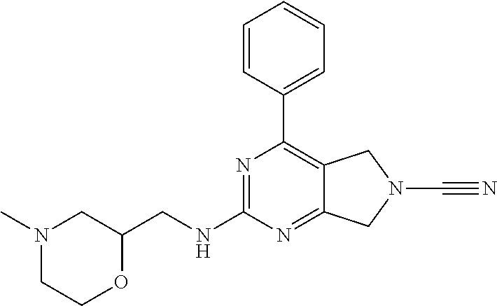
N1=C(NCC2CN(C)CCO2)N=C2C(=C1C1=CC=CC=C1)CN(C#N)C2
